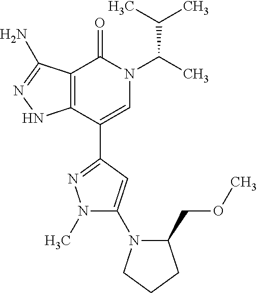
C12=C(C(C3=NN(C)C(N4C(COC)CCC4)=C3)=CN(C(C)C(C)C)C1=O)NN=C2N
